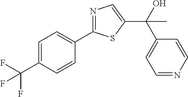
C1=C(C(F)(F)F)C=CC(C2=NC=C(C(O)(C3=CC=NC=C3)C)S2)=C1
